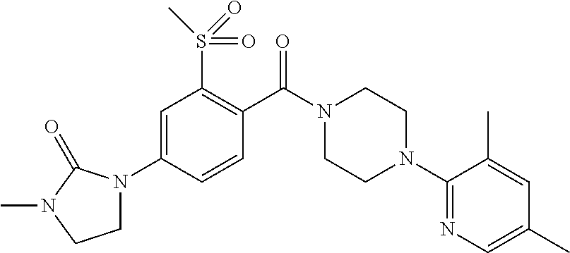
C1=C(N2CCN(C)C2=O)C=CC(C(N2CCN(C3=NC=C(C)C=C3C)CC2)=O)=C1S(C)(=O)=O
